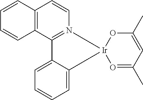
C1=C2C(=CC=C1)C1=N([Ir]23O=C(C)C=C(C)O3)C=CC2=C1C=CC=C2
